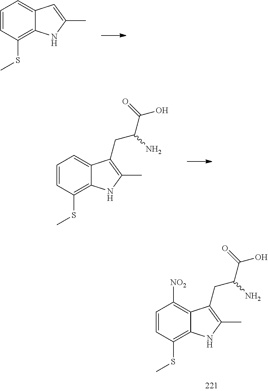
C1=CC(SC)=C2C(=C1)C=C(C)N2.C1=CC(SC)=C2C(=C1)C(CC(C(O)=O)N)=C(C)N2.C1=CC(SC)=C2C(=C1[NO2])C(CC(C(O)=O)N)=C(C)N2
